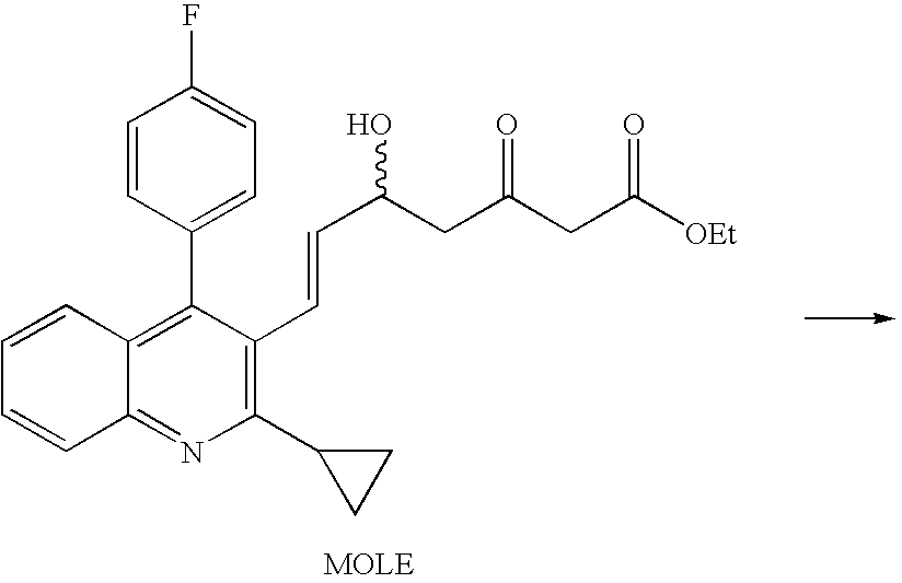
C1=CC(C2=C3C(=NC(C4CC4)=C2C=CC(CC(CC([OEt])=O)=O)O)C=CC=C3)=CC=C1F
